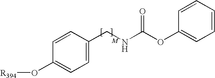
C1=C(CNC(OC2=CC=CC=C2)=O)C=CC(O[R394])=C1
